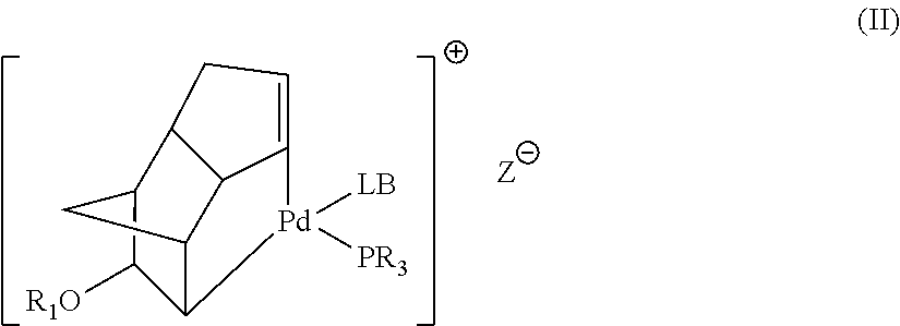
C12C3C4C(C(C1[R1O])C3)CC=C4[Pd]2([PR3])[LB]
